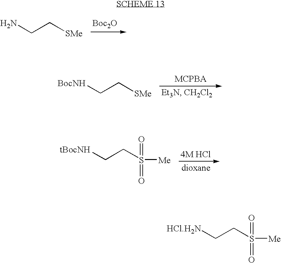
[Boc2O].NCC[SMe].[BocNH]CC[SMe].[tBocNH]CCS([Me])(=O)=O.[HCl.H2N]CCS([Me])(=O)=O
